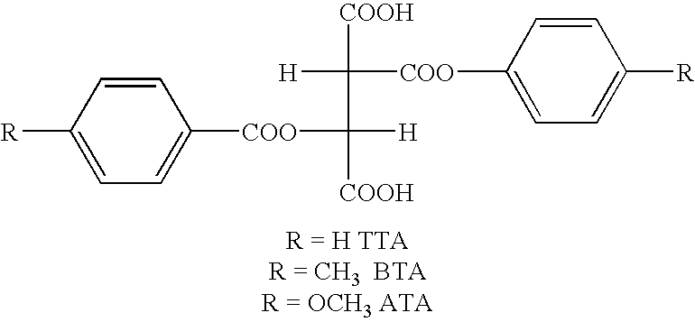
C1=CC([R])=CC=C1[COO]C([COOH])([H])C([H])([COO]C1=CC=C([R])C=C1)[COOH]
